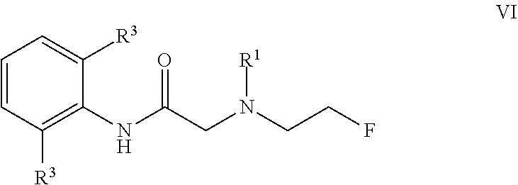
C1=CC([R3])=C(NC(CN(CCF)[R1])=O)C([R3])=C1
